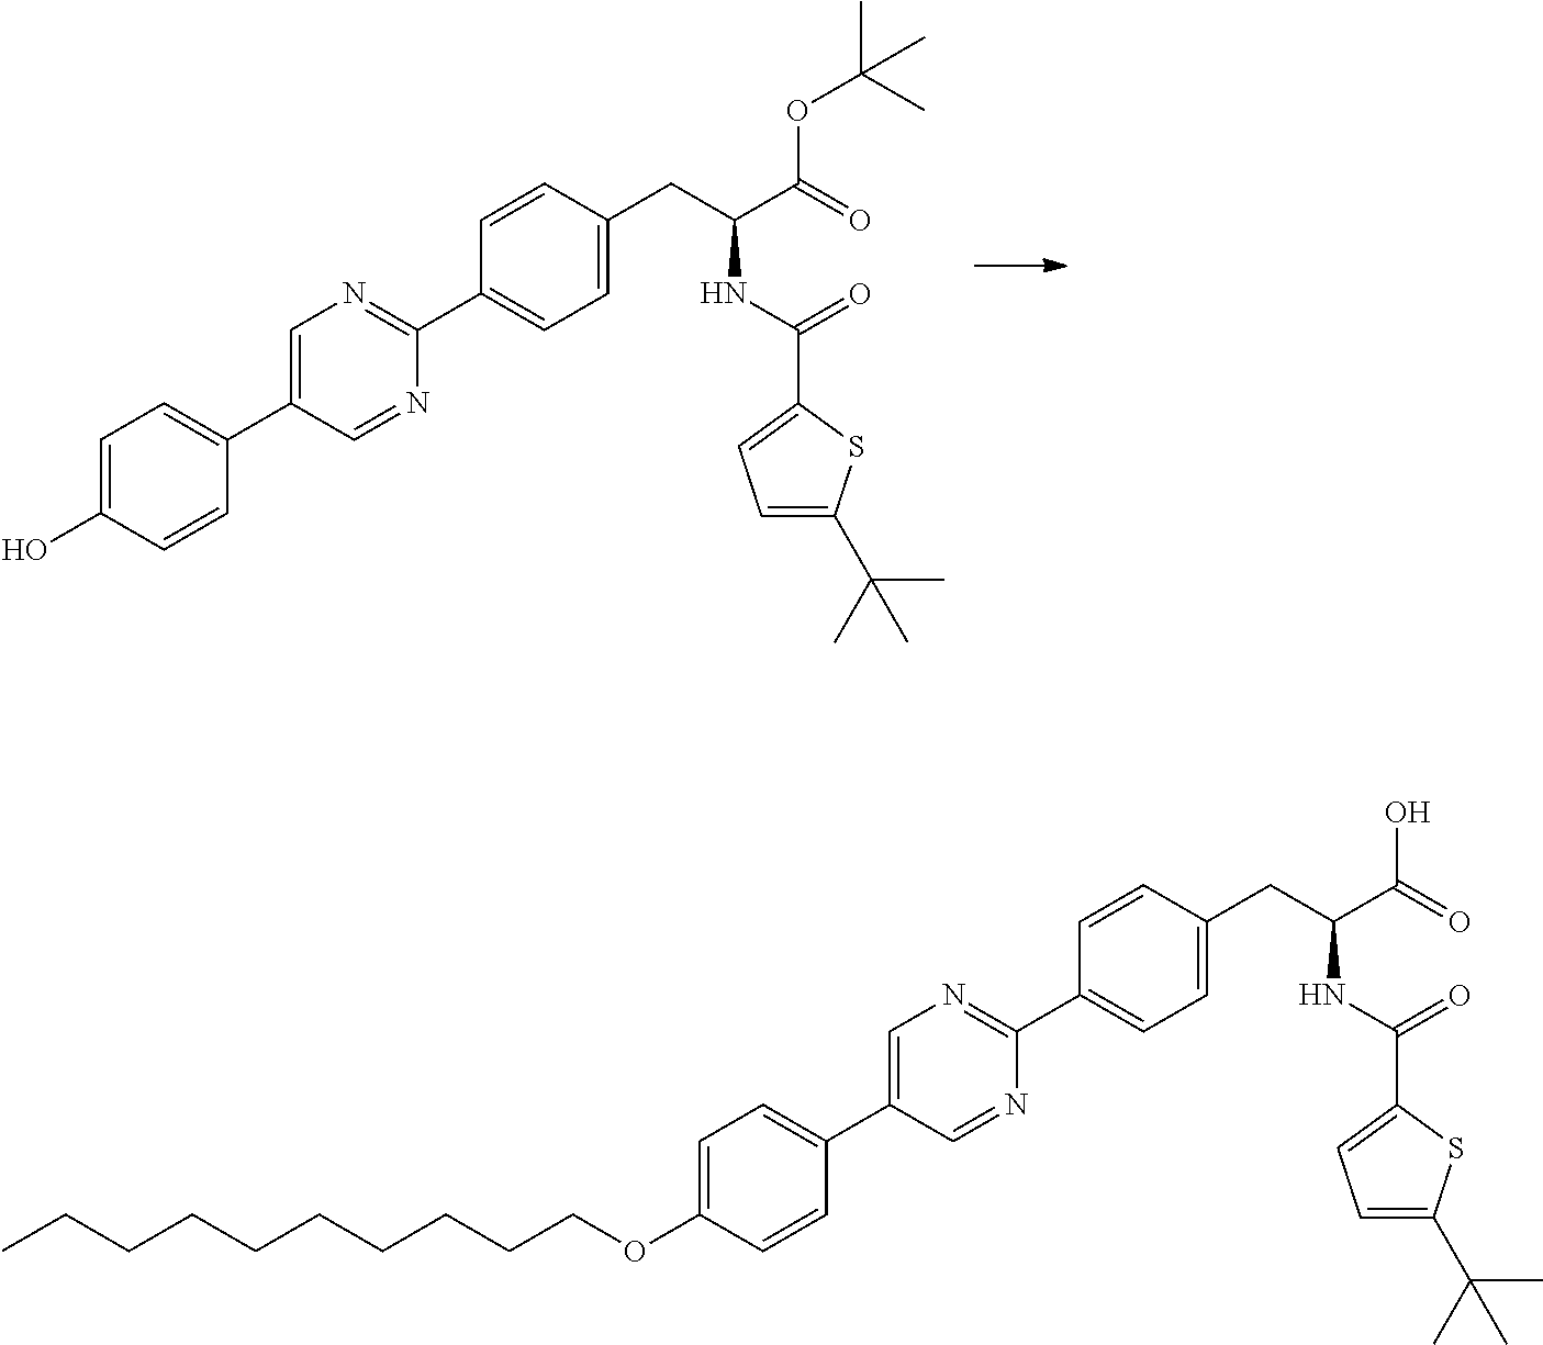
C1=C(O)C=CC(C2=CN=C(C3=CC=C(CC(NC(=O)C4=CC=C(C(C)(C)C)S4)C(OC(C)(C)C)=O)C=C3)N=C2)=C1.C1=C(OCCCCCCCCCC)C=CC(C2=CN=C(C3=CC=C(CC(NC(=O)C4=CC=C(C(C)(C)C)S4)C(O)=O)C=C3)N=C2)=C1
